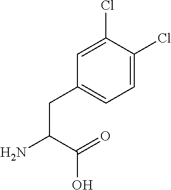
C(C(=O)O)(N)CC1=CC=C(Cl)C(Cl)=C1
